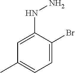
C1=C(NN)C(Br)=CC=C1C
